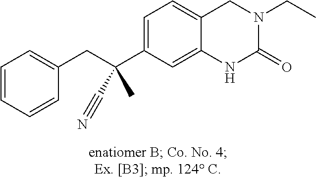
C1=CC=CC(CC(C2=CC=C3C(=C2)NC(=O)N(CC)C3)(C)C#N)=C1
